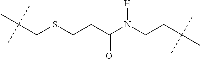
C(CSCCC(N(CCC(C)(C)C)[H])=O)(C)(C)C
